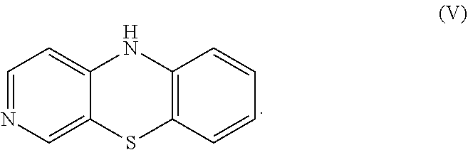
C1=NC=C2C(=C1)NC1=C(S2)C=CC=C1
